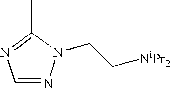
C1=NN(CC[NiPr2])C(C)=N1
